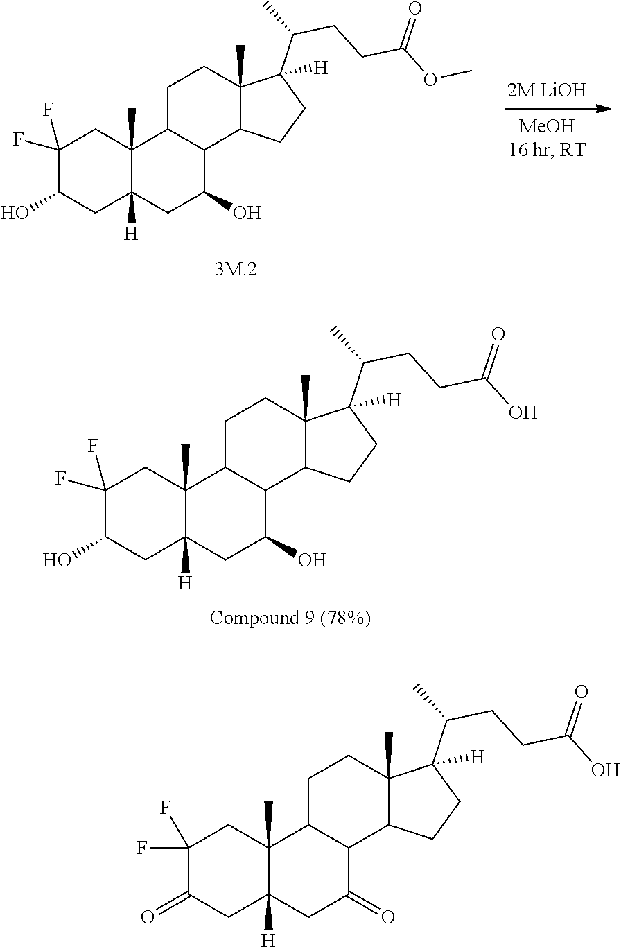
C1(F)(F)C(O)CC2([H])C(C)(C1)C1C(C(O)C2)C2C(C)(CC1)C(C(C)CCC(OC)=O)([H])CC2.C1(F)(F)C(O)CC2([H])C(C)(C1)C1C(C(O)C2)C2C(C)(CC1)C(C(C)CCC(O)=O)([H])CC2.C1(F)(F)C(=O)CC2([H])C(C)(C1)C1C(C(=O)C2)C2C(C)(CC1)C(C(C)CCC(O)=O)([H])CC2
